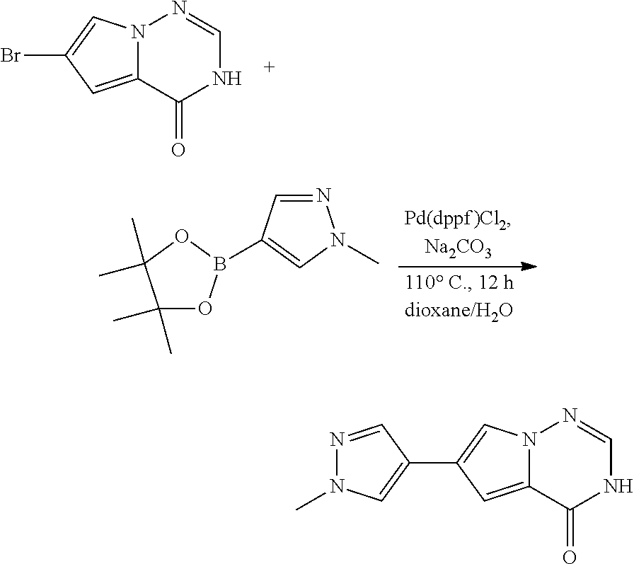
N12C(=CC(Br)=C1)C(=O)NC=N2.N1=CC(B2OC(C)(C)C(C)(C)O2)=CN1C.N12C(=CC(C3=CN(C)N=C3)=C1)C(=O)NC=N2
